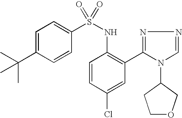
C1=C(C(C)(C)C)C=CC(S(NC2=C(C3=NN=CN3C3COCC3)C=C(Cl)C=C2)(=O)=O)=C1
